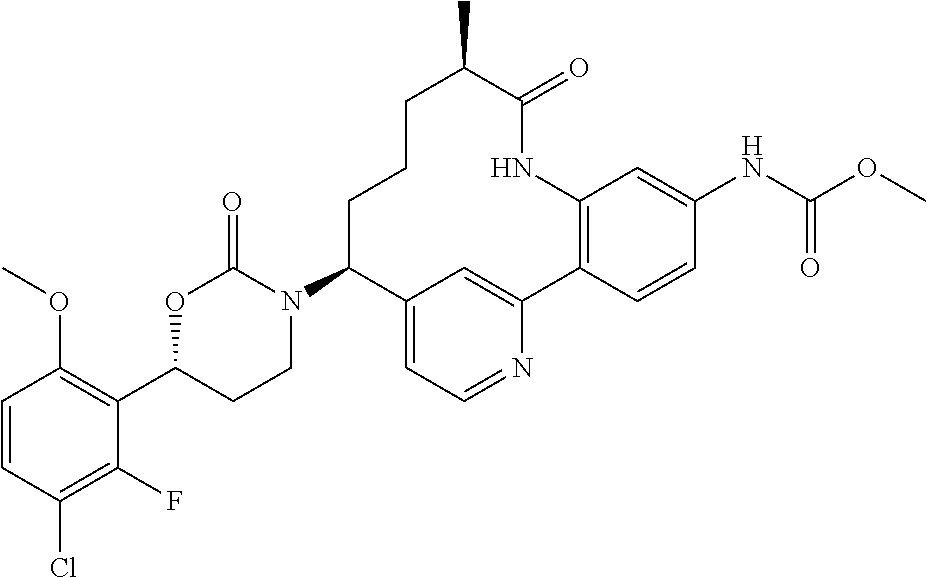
C1=CC(Cl)=C(F)C(C2CCN(C3C4=CC=NC(=C4)C4=C(C=C(NC(=O)OC)C=C4)NC(=O)C(C)CCC3)C(=O)O2)=C1OC
